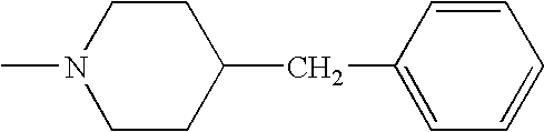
CN1CCC(CC2=CC=CC=C2)CC1
